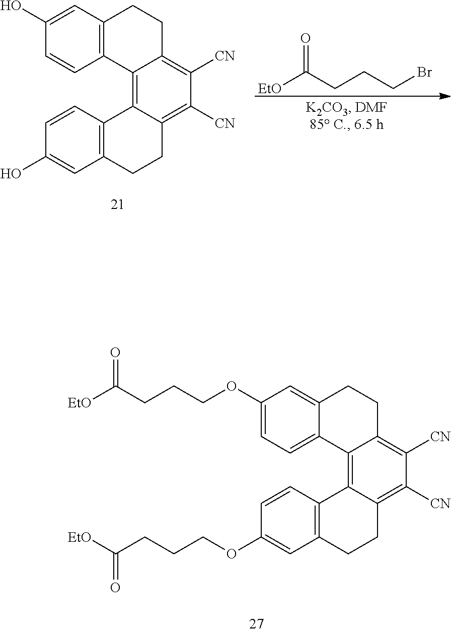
C1=C(O)C=CC2=C1CCC1=C([CN])C([CN])=C3C(=C21)C1=C(CC3)C=C(O)C=C1.[EtO]C(CCCBr)=O.C1=C2C(=CC=C1OCCCC([EtO])=O)C1=C3C(=C([CN])C([CN])=C1CC2)CCC1=C3C=CC(OCCCC([EtO])=O)=C1
